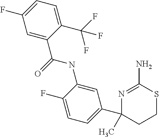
C1=C(C(=O)NC2=CC(C3(C)CCSC(N)=N3)=CC=C2F)C(C(F)(F)F)=CC=C1F
